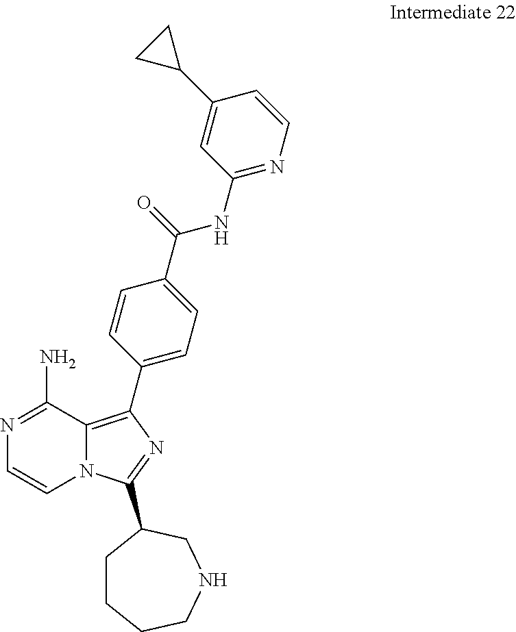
N12C(=C(C3=CC=C(C(=O)NC4=NC=CC(C5CC5)=C4)C=C3)N=C1C1CCCCNC1)C(N)=NC=C2
